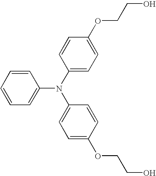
C1=CC=C(N(C2=CC=C(OCCO)C=C2)C2=CC=C(OCCO)C=C2)C=C1
